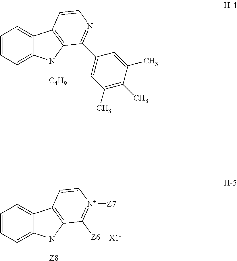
[X1-].C1=CC=C2C(=C1)C1=C(N2[Z8])C([Z6])=[N+]([Z7])C=C1.C1=CC=C2C(=C1)C1=C(N2[C4H9])C(C2=CC(C)=C(C)C(C)=C2)=NC=C1
